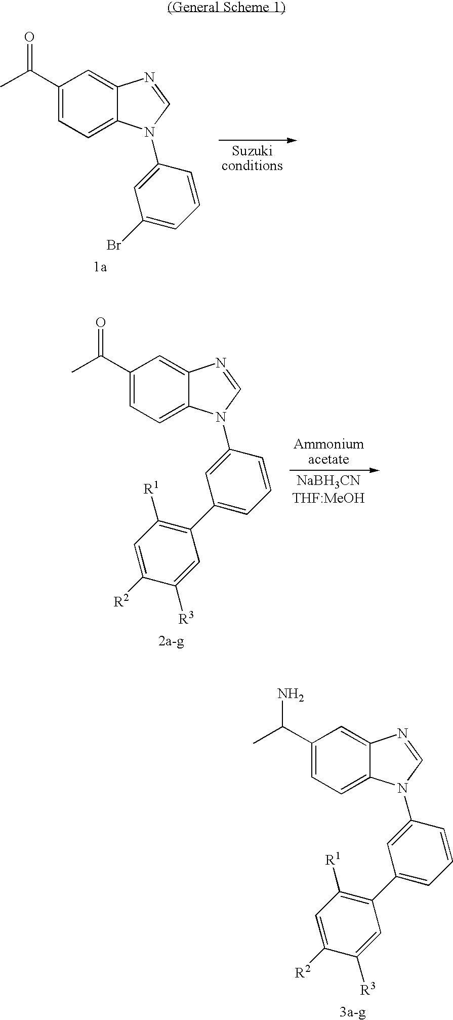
C1(C(C)N)=CC=C2C(=C1)N=CN2C1=CC(C2=C([R1])C=C([R2])C([R3])=C2)=CC=C1.C1(C(C)=O)=CC=C2C(=C1)N=CN2C1=CC(Br)=CC=C1.C1(C(C)=O)=CC=C2C(=C1)N=CN2C1=CC(C2=C([R1])C=C([R2])C([R3])=C2)=CC=C1
